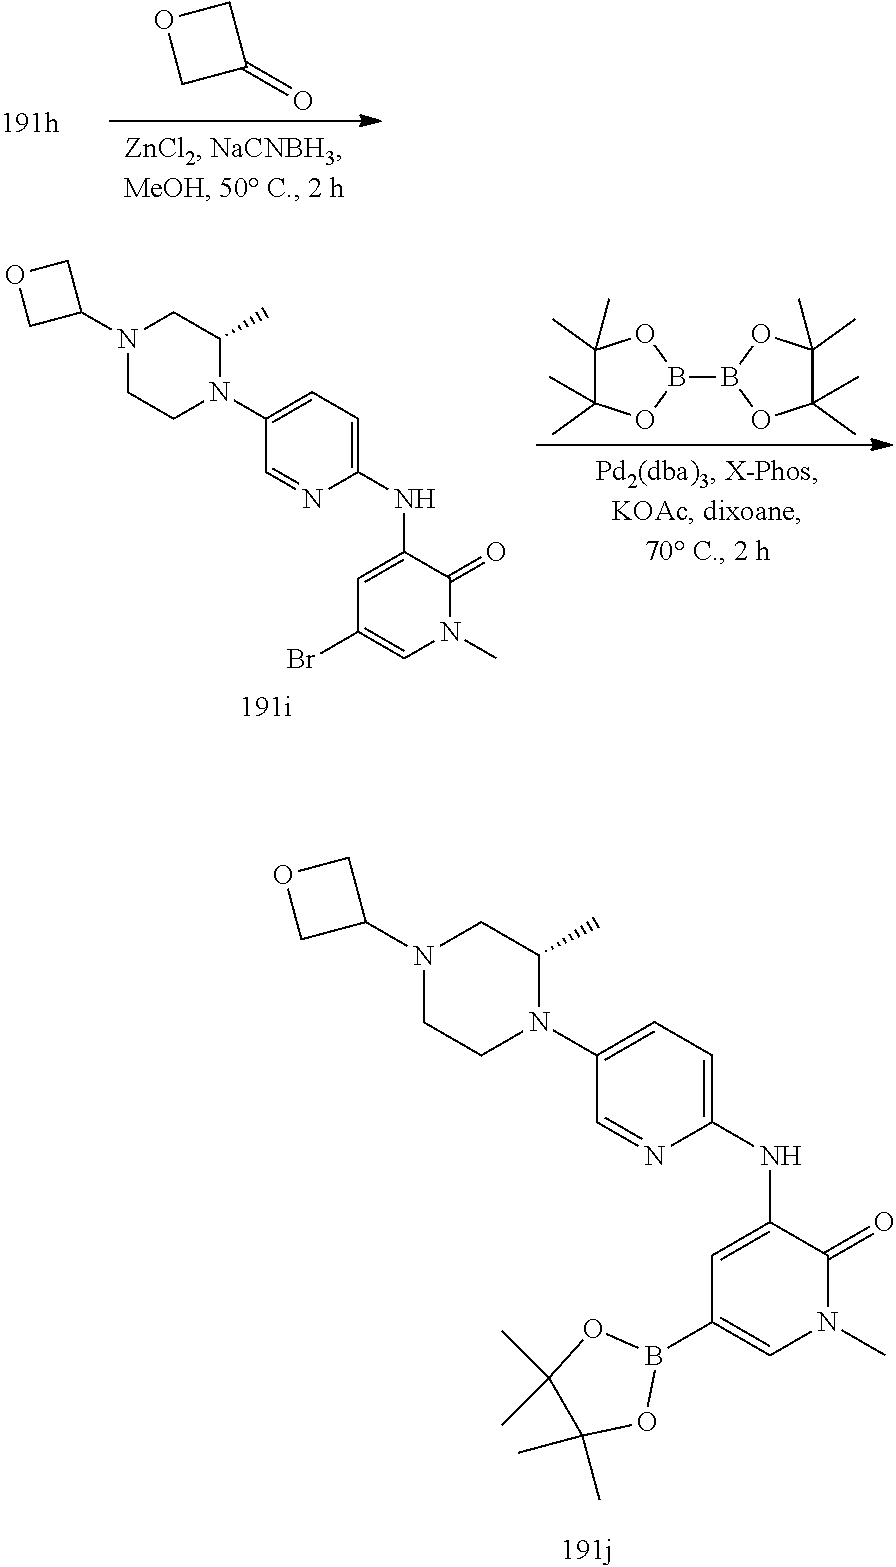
O=C1COC1.N1(C2COC2)CCN(C2=CC=C(NC3=CC(Br)=CN(C)C3=O)N=C2)C(C)C1.C1(C)(C)C(C)(C)OB(B2OC(C)(C)C(C)(C)O2)O1.N1(C2COC2)CCN(C2=CC=C(NC3=CC(B4OC(C)(C)C(C)(C)O4)=CN(C)C3=O)N=C2)C(C)C1
